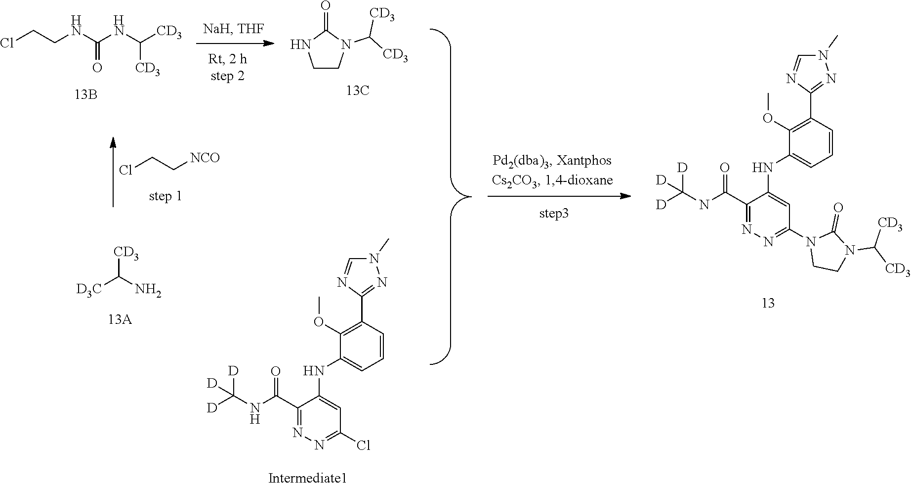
ClCCNC(NC([CD3])[CD3])=O.[H].[H].C1CN(C([CD3])[CD3])C(=O)N1.ClCC[NCO].CN1C=NC(C2=C(OC)C(NC3=CC(Cl)=NN=C3C(NC([D])([D])[D])=O)=CC=C2)=N1.C1CN(C2=NN=C(C(=O)NC([D])([D])[D])C(NC3=CC=CC(C4=NN(C)C=N4)=C3OC)=C2)C(=O)N1C([CD3])[CD3].[CD3]C(N)[D3C]
